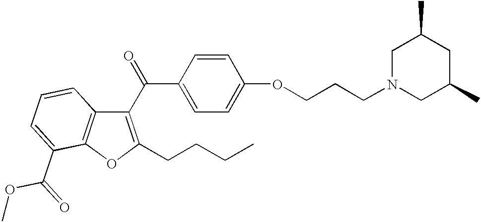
C1(C(C2=CC=C(OCCCN3CC(C)CC(C)C3)C=C2)=O)=C(CCCC)OC2=C1C=CC=C2C(=O)OC
